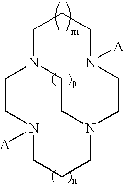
N1([A])CCCN2CCN(CC1)CCCN([A])CC2
